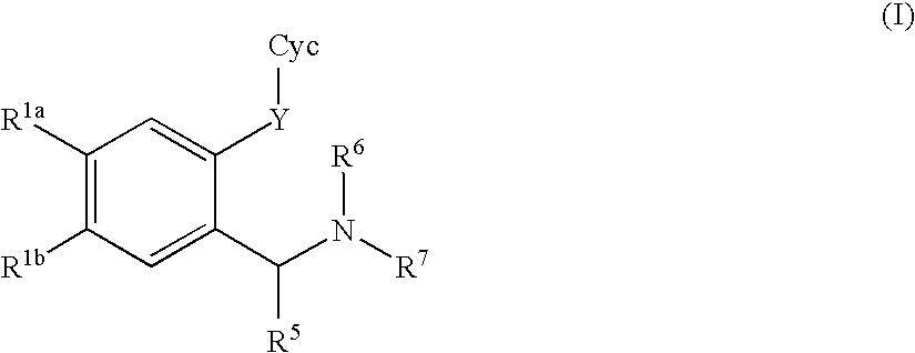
[R1a]C1=C([R1b])C=C(C(N([R7])[R6])[R5])C([Y][Cyc])=C1
